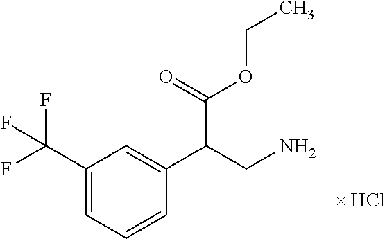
C1(C(F)(F)F)=CC=CC(C(CN)C(=O)OCC)=C1
